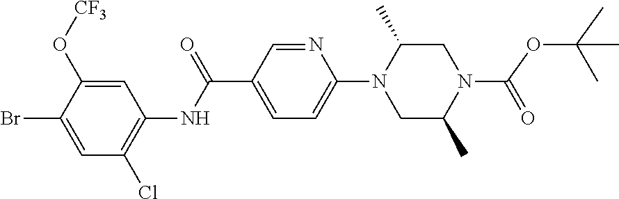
C(C1=CC=C(N2C(C)CN(C(OC(C)(C)C)=O)C(C)C2)N=C1)(NC1=C(Cl)C=C(Br)C(O[CF3])=C1)=O
